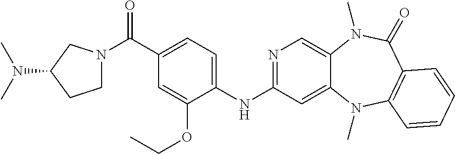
N1=C(NC2=CC=C(C(=O)N3CCC(N(C)C)C3)C=C2OCC)C=C2C(=C1)N(C)C(=O)C1=C(N2C)C=CC=C1
